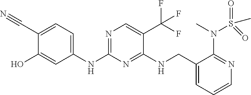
C1(NC2=NC=C(C(F)(F)F)C(NCC3=CC=CN=C3N(S(C)(=O)=O)C)=N2)=CC=C(C#N)C(O)=C1
